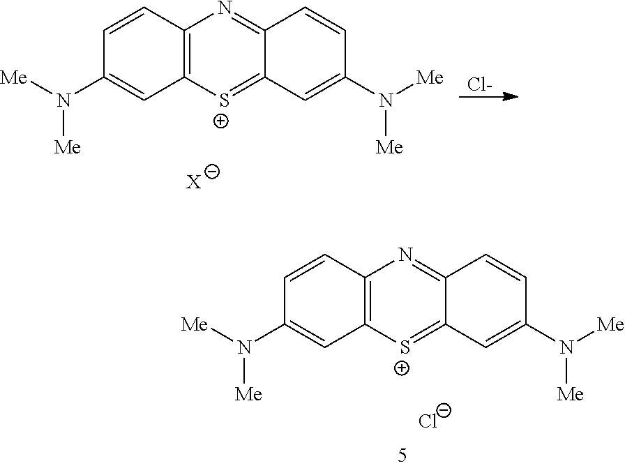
C1=CC2=C(C=C1N([Me])[Me])[S+]=C1C(=N2)C=CC(N([Me])[Me])=C1.[X].[Cl-].C1=CC2=C(C=C1N([Me])[Me])[S+]=C1C(=N2)C=CC(N([Me])[Me])=C1.[Cl-]
